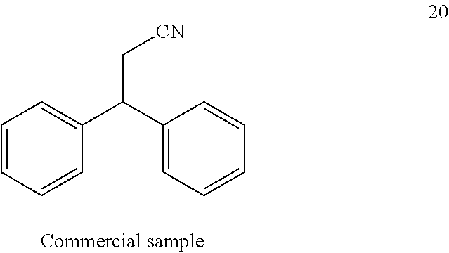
C1=CC=CC(C(C[CN])C2=CC=CC=C2)=C1
